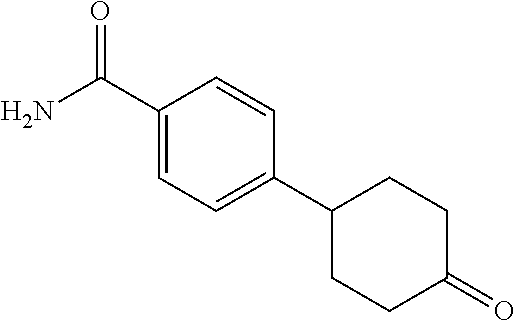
C1(C(N)=O)=CC=C(C2CCC(=O)CC2)C=C1
